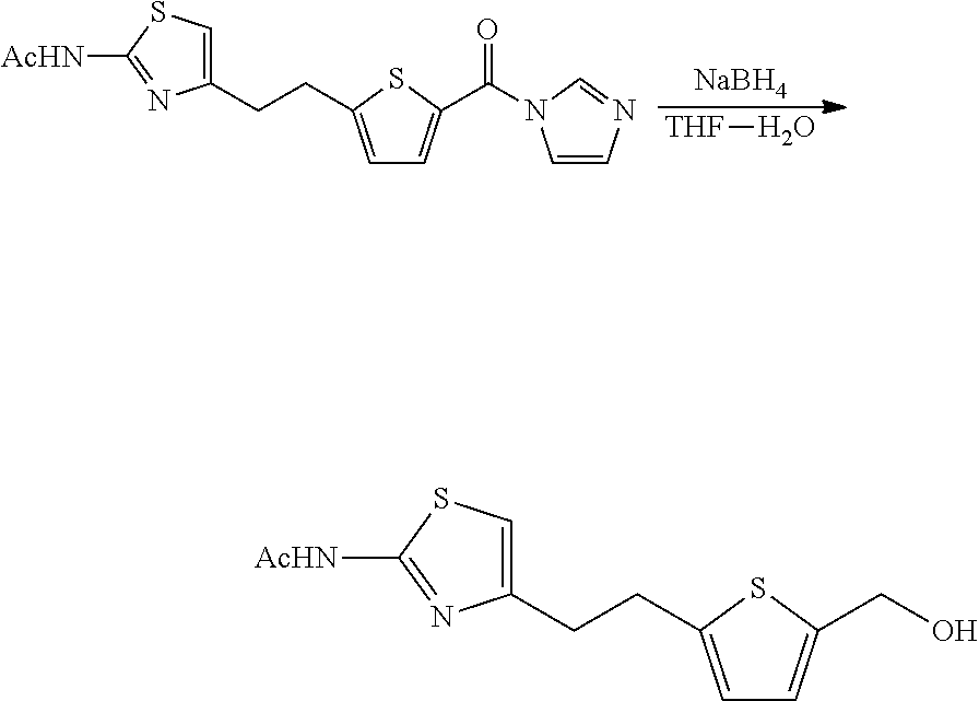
[THF]O.[NaBH4].C(C1=CC=C(CCC2=CSC([AcHN])=N2)S1)(=O)N1C=CN=C1.C(C1=CC=C(CCC2=CSC([AcHN])=N2)S1)O
